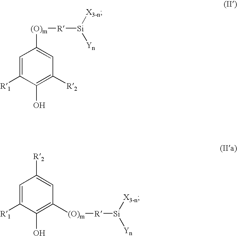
C1=C([R1])C(O)=C([R2])C=C1[(O)m][R][Si]([Yn])[X3-n].C1=C([R1])C(O)=C([(O)m][R][Si]([Yn])[X3-n])C=C1[R2]
